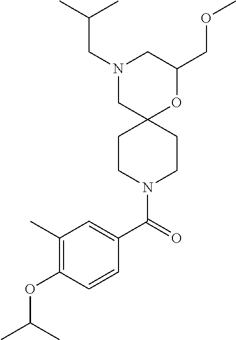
C1(COC)OC2(CN(CC(C)C)C1)CCN(C(C1=CC(C)=C(OC(C)C)C=C1)=O)CC2
